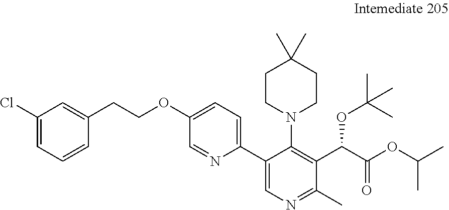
C1(CCOC2=CC=C(C3=CN=C(C)C(C(C(OC(C)C)=O)OC(C)(C)C)=C3N3CCC(C)(C)CC3)N=C2)=CC(Cl)=CC=C1
